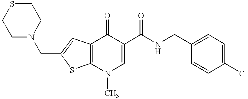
C1(CNC(C2=CN(C)C3=C(C2=O)C=C(CN2CCSCC2)S3)=O)=CC=C(Cl)C=C1
